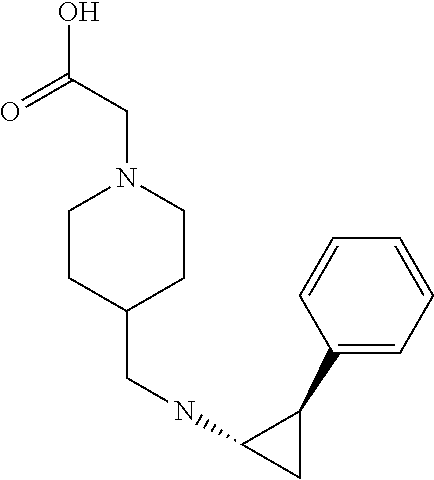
C1(C2C(NCC3CCN(CC(O)=O)CC3)C2)=CC=CC=C1
